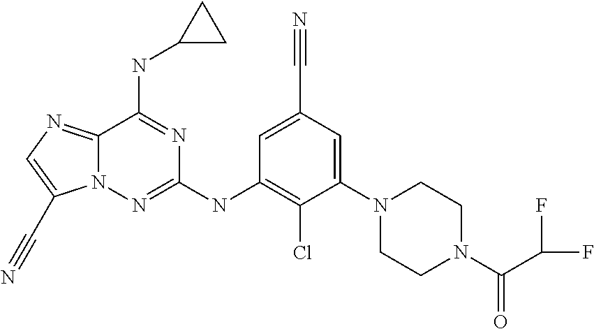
C1=C(C#N)C=C(N2CCN(C(C(F)F)=O)CC2)C(Cl)=C1NC1=NN2C(=NC=C2C#N)C(NC2CC2)=N1
